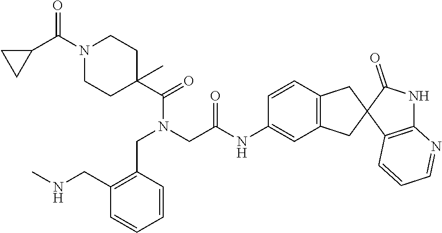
C1(C(N2CCC(C(N(CC3=C(CNC)C=CC=C3)CC(NC3=CC4=C(C=C3)CC3(C4)C4=C(NC3=O)N=CC=C4)=O)=O)(C)CC2)=O)CC1
